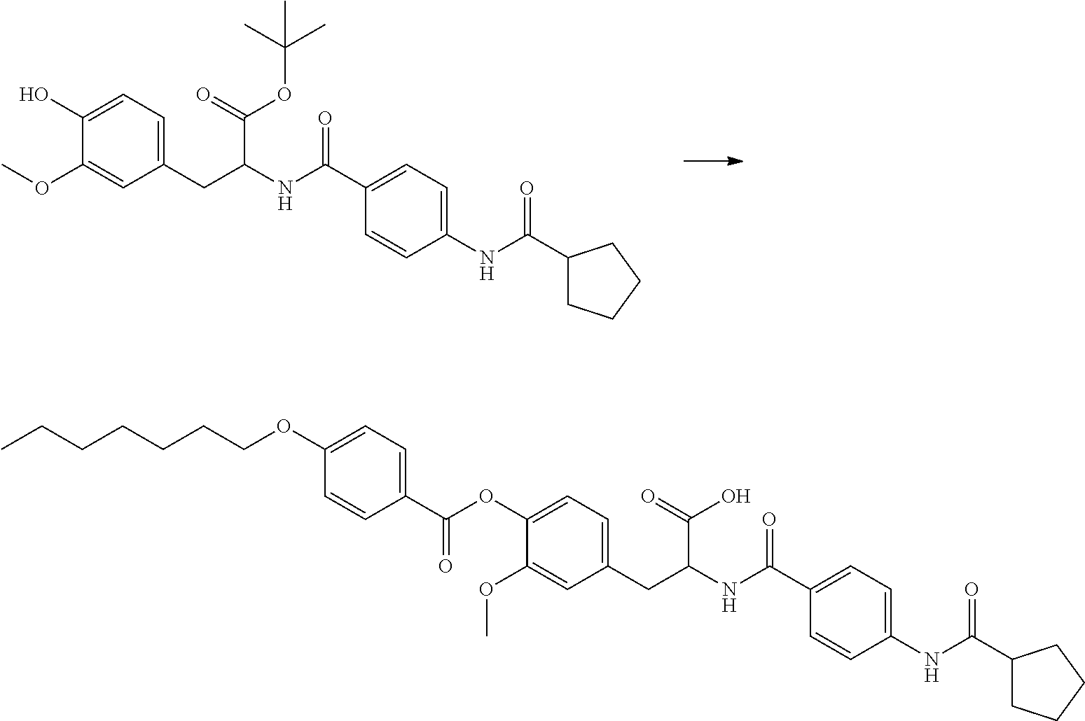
C1(CC(NC(C2=CC=C(NC(C3CCCC3)=O)C=C2)=O)C(=O)OC(C)(C)C)=CC=C(O)C(OC)=C1.C1(CC(NC(C2=CC=C(NC(C3CCCC3)=O)C=C2)=O)C(=O)O)=CC=C(OC(C2=CC=C(OCCCCCCC)C=C2)=O)C(OC)=C1
